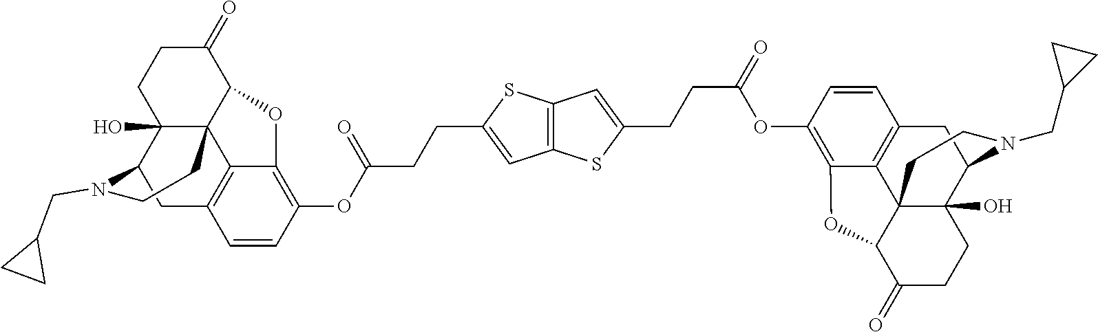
C(CC1=CC2=C(S1)C=C(CCC(OC1=C3C4=C(C=C1)CC1C5(O)C4(C(C(=O)CC5)O3)CCN1CC1CC1)=O)S2)C(=O)OC1=C2C3=C(C=C1)CC1C4(O)C3(C(C(=O)CC4)O2)CCN1CC1CC1
